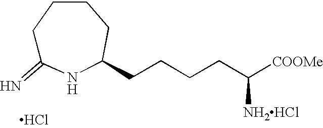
C1C(=N)NC(CCCCC([COOMe])[NH2HCl])CCC1.Cl
